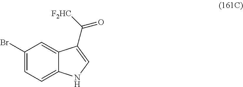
C1(Br)=CC=C2C(=C1)C(C([F2HC])=O)=CN2
